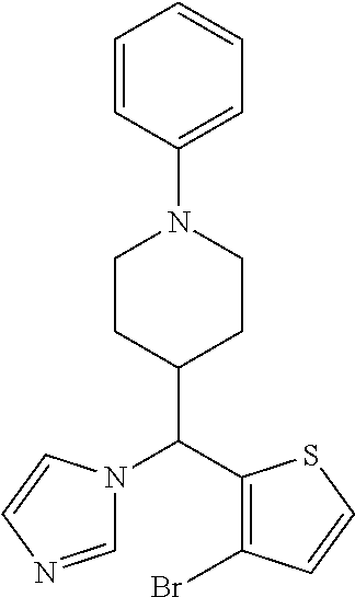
C1=CC(N2CCC(C(C3=C(Br)C=CS3)N3C=NC=C3)CC2)=CC=C1
